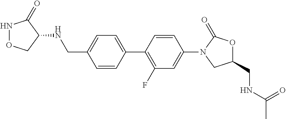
C1(C2=CC=C(CNC3C(=O)NOC3)C=C2)=C(F)C=C(N2CC(CNC(=O)C)OC2=O)C=C1
